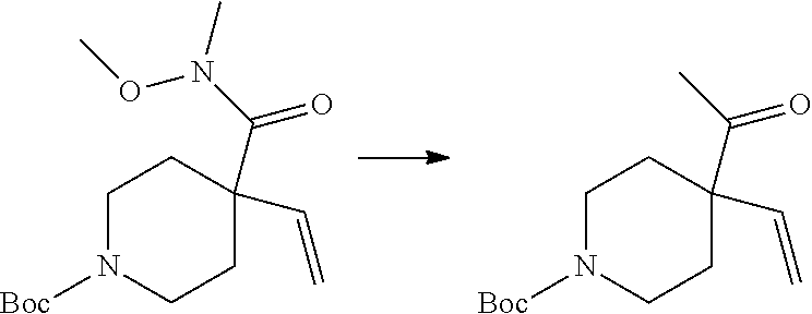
C1N([Boc])CCC(C(N(C)OC)=O)(C=C)C1.C1N([Boc])CCC(C(C)=O)(C=C)C1
